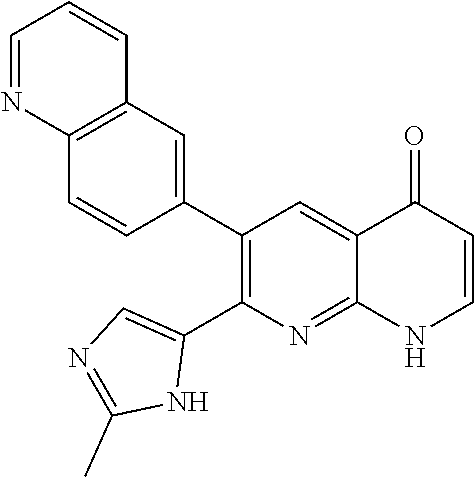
C12=C(C=C(C3=C(C4=CN=C(C)N4)N=C4C(=C3)C(=O)C=CN4)C=C1)C=CC=N2
